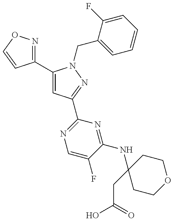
C1(C2=CC(C3=NC=C(F)C(NC4(CC(=O)O)CCOCC4)=N3)=NN2CC2=CC=CC=C2F)=NOC=C1
